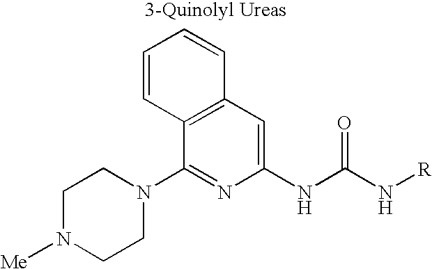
C1(NC(N[R])=O)=CC2=C(C(N3CCN([Me])CC3)=N1)C=CC=C2
